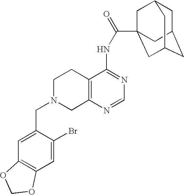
C1N(CC2=CC3=C(C=C2Br)OCO3)CC2=C(C1)C(NC(=O)C13CC4CC(CC(C1)C4)C3)=NC=N2
